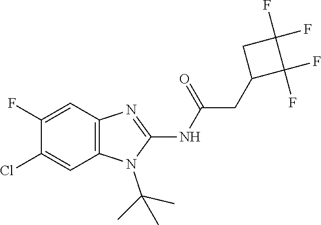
C1(F)=CC2=C(C=C1Cl)N(C(C)(C)C)C(NC(=O)CC1C(F)(F)C(F)(F)C1)=N2
